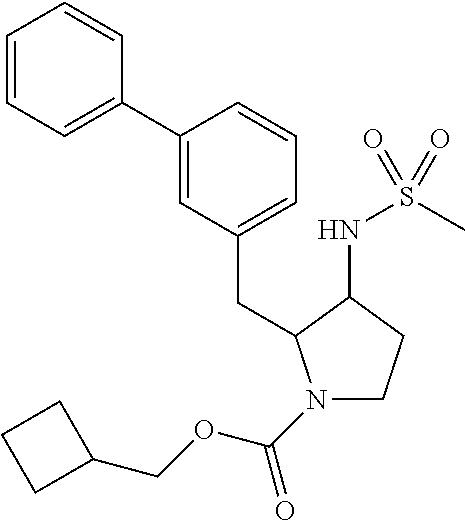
C1=CC=C(C2=CC(CC3N(C(OCC4CCC4)=O)CCC3NS(C)(=O)=O)=CC=C2)C=C1
